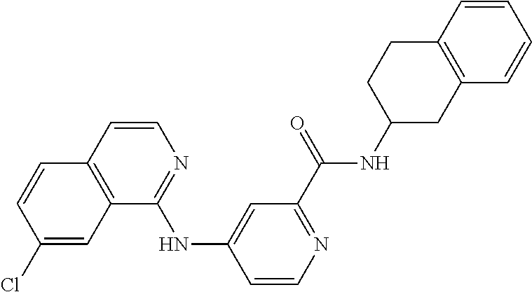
C12=C(C(NC3=CC(C(=O)NC4CC5=C(CC4)C=CC=C5)=NC=C3)=NC=C1)C=C(Cl)C=C2
